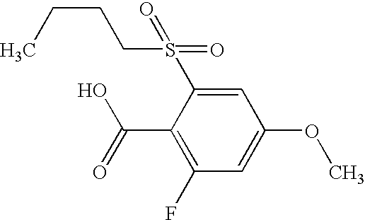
C(C1=C(F)C=C(OC)C=C1S(=O)(CCCC)=O)(O)=O
